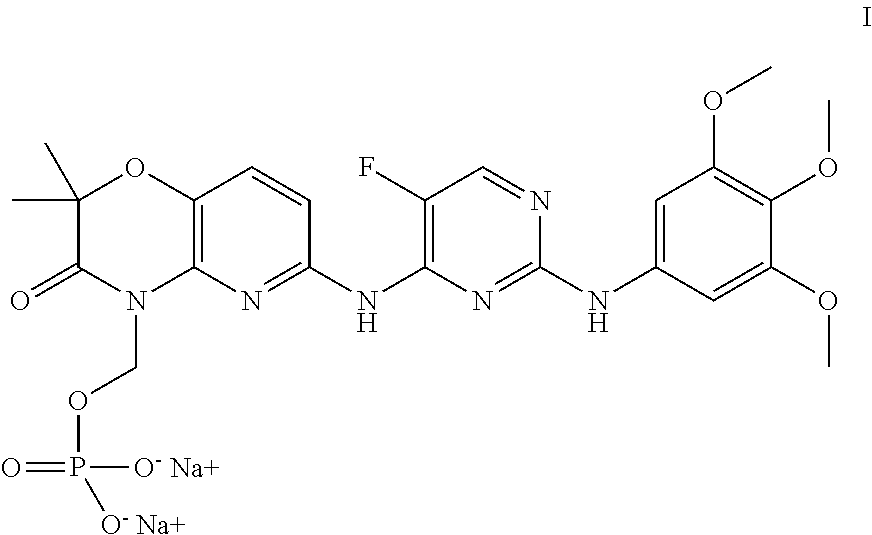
C12=C(N=C(NC3=C(F)C=NC(NC4=CC(OC)=C(OC)C(OC)=C4)=N3)C=C1)N(COP([O- Na+])(=O)[O- Na+])C(=O)C(C)(C)O2
